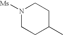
N1([Ms])CCC(C)CC1
